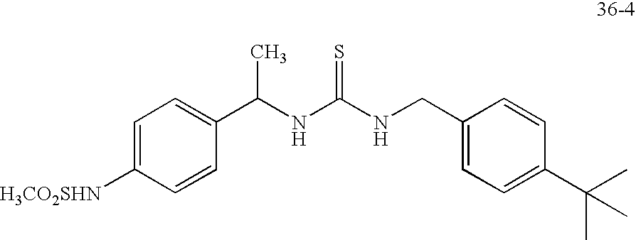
C1(C(NC(NCC2=CC=C(C(C)(C)C)C=C2)=S)C)=CC=C([H3CO2SHN])C=C1
